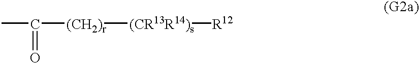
CC([(CH2)r][(CR13R14)s][R12])=O
